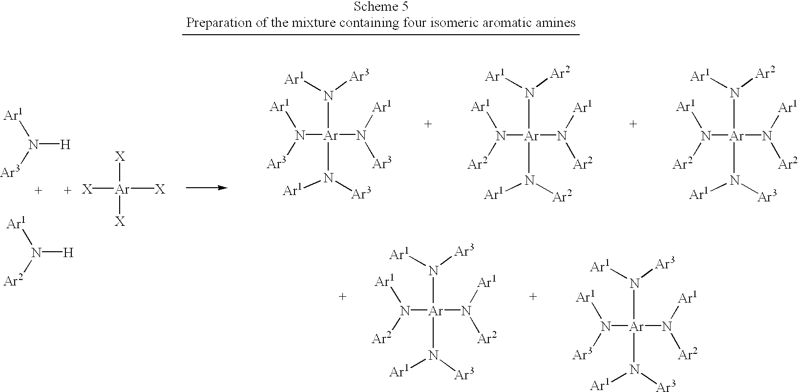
N([Ar3])([Ar](N([Ar1])[Ar3])(N([Ar1])[Ar3])N([Ar3])[Ar1])[Ar1].N([Ar2])([Ar](N([Ar1])[Ar2])(N([Ar1])[Ar3])N([Ar1])[Ar3])[Ar1].[Ar]([X])([X])([X])[X].N([Ar3])([H])[Ar1].N([Ar2])([H])[Ar1].N([Ar3])([Ar](N([Ar1])[Ar2])(N([Ar1])[Ar3])N([Ar1])[Ar3])[Ar1].N([Ar2])([Ar](N([Ar1])[Ar2])(N([Ar1])[Ar2])N([Ar2])[Ar1])[Ar1].N([Ar2])([Ar](N([Ar1])[Ar2])(N([Ar1])[Ar2])N([Ar3])[Ar1])[Ar1]
